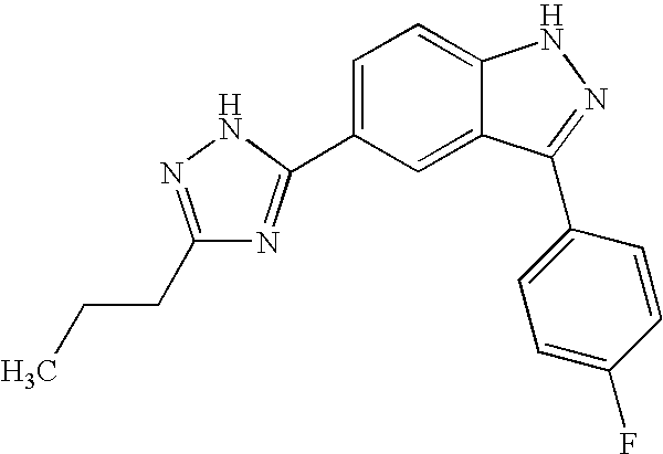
C(CC)C1=NNC(C2=CC=C3C(=C2)C(C2=CC=C(F)C=C2)=NN3)=N1
